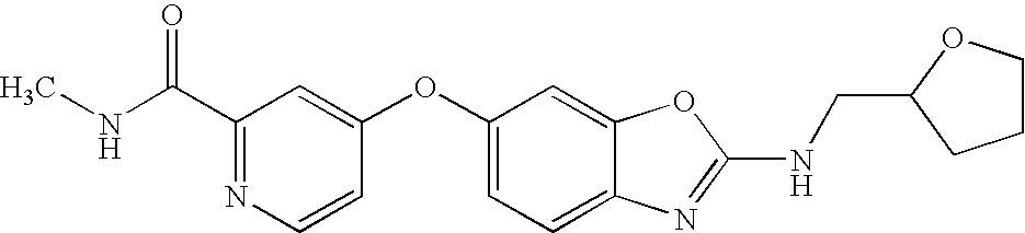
C1(C(NC)=O)=NC=CC(OC2=CC=C3C(=C2)OC(NCC2CCCO2)=N3)=C1
